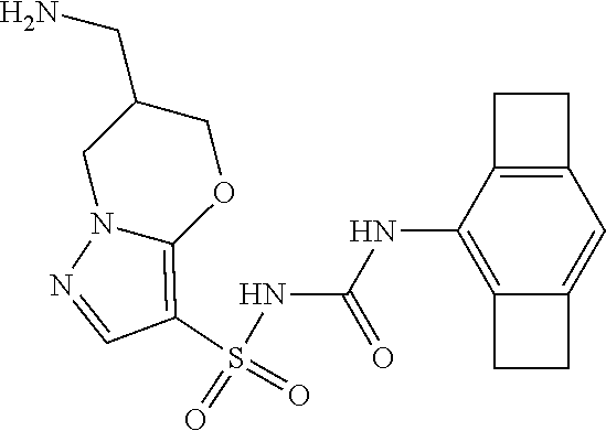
S(NC(NC1=C2C(=CC3=C1CC3)CC2)=O)(C1=C2N(N=C1)CC(CN)CO2)(=O)=O
